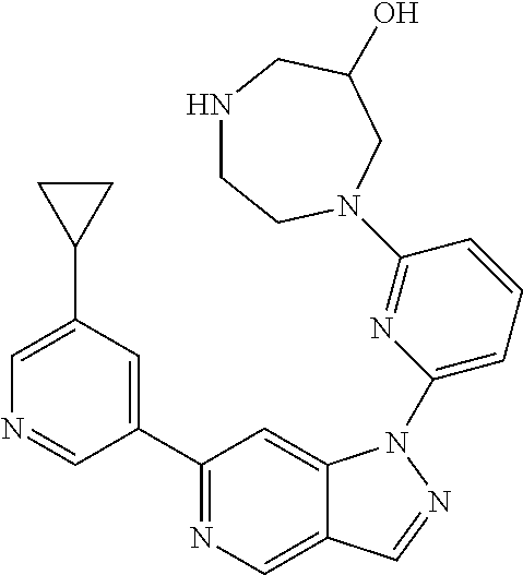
C1(C2=CC(C3CC3)=CN=C2)=NC=C2C(=C1)N(C1=CC=CC(N3CCNCC(O)C3)=N1)N=C2
